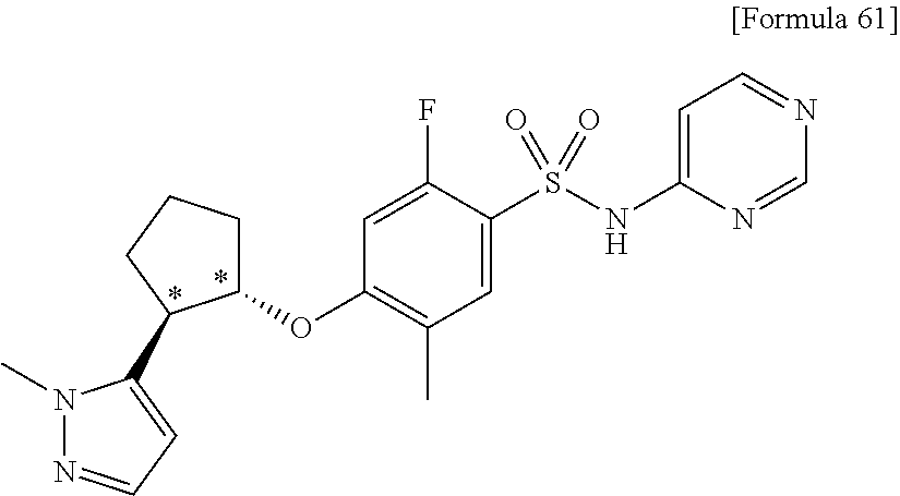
C1=C(NS(C2=CC(C)=C(OC3CCCC3C3=CC=NN3C)C=C2F)(=O)=O)N=CN=C1
